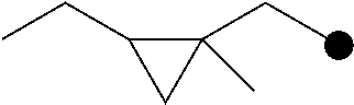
C1(CC)(C)C(CC)C1
